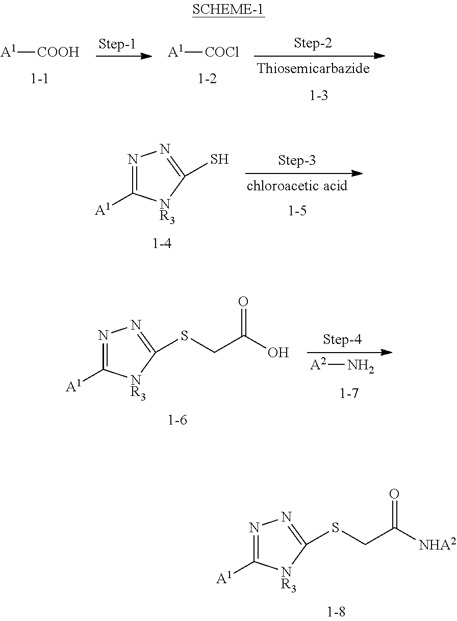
[A1][COOH].[A1][COCl].N1=C([A1])[NR3]C(SCC(O)=O)=N1.[A2]N.N1=C([A1])[NR3]C(SCC([NHA2])=O)=N1.N1=C([A1])[NR3]C(S)=N1
